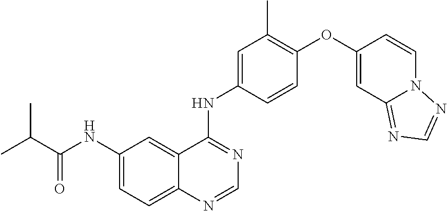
C1(NC(C(C)C)=O)=CC=C2C(=C1)C(NC1=CC(C)=C(OC3=CC4=NC=NN4C=C3)C=C1)=NC=N2
